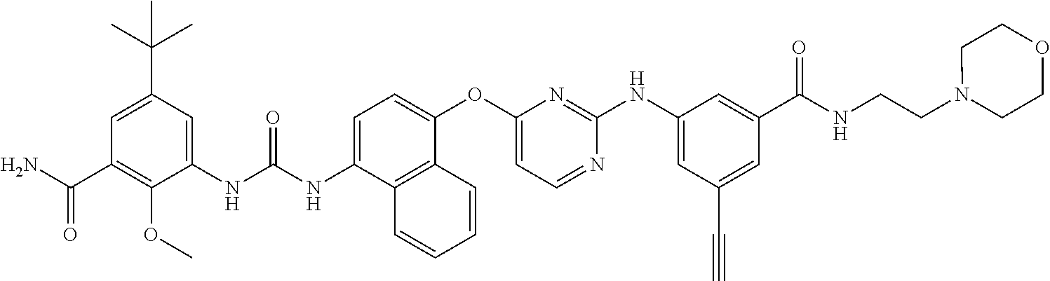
C1=C(NC(NC2=CC(C(C)(C)C)=CC(C(N)=O)=C2OC)=O)C2=C(C(OC3=CC=NC(NC4=CC(C#C)=CC(C(NCCN5CCOCC5)=O)=C4)=N3)=C1)C=CC=C2
